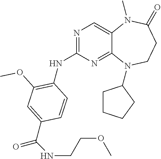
N1=C(NC2=C(OC)C=C(C(NCCOC)=O)C=C2)N=C2C(=C1)N(C)C(=O)CCN2C1CCCC1
